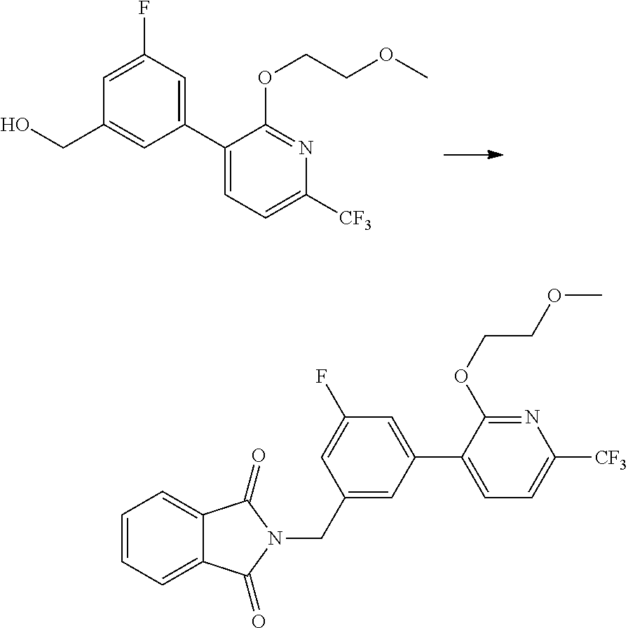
C1(C2=CC(F)=CC(CO)=C2)=CC=C([CF3])N=C1OCCOC.C1=CC=C2C(=C1)C(=O)N(CC1=CC(C3=CC=C([CF3])N=C3OCCOC)=CC(F)=C1)C2=O
